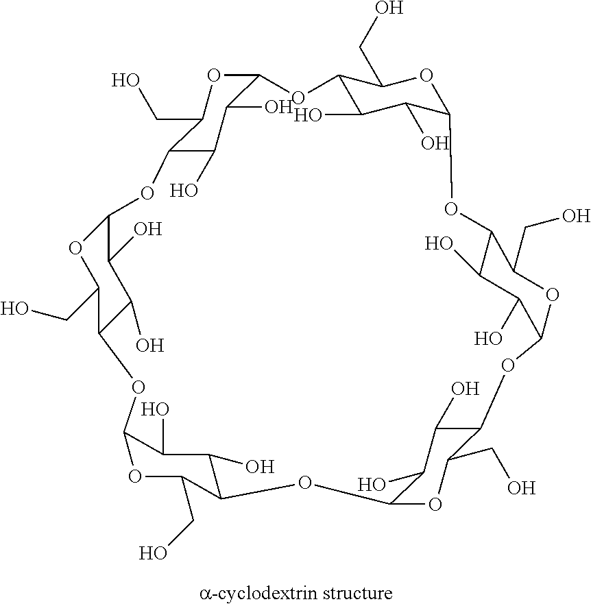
C12OC(CO)C(C(O)C1O)OC1OC(CO)C(C(O)C1O)OC1OC(CO)C(OC3C(O)C(O)C(OC4C(O)C(O)C(OC5C(O)C(O)C(C(CO)O5)O2)C(CO)O4)C(CO)O3)C(O)C1O
